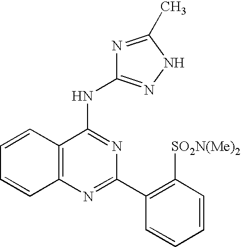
C12=C(N=C(C3=C([SO2N(Me)2])C=CC=C3)N=C1NC1=NNC(C)=N1)C=CC=C2
